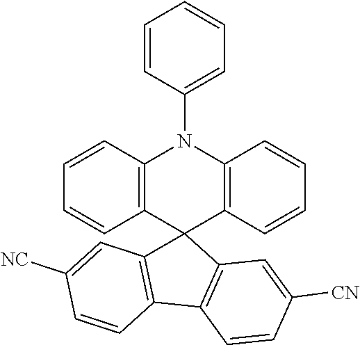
C12=C(C3(C4=C(N1C1=CC=CC=C1)C=CC=C4)C1=C(C4=C3C=C([CN])C=C4)C=CC([NC])=C1)C=CC=C2
